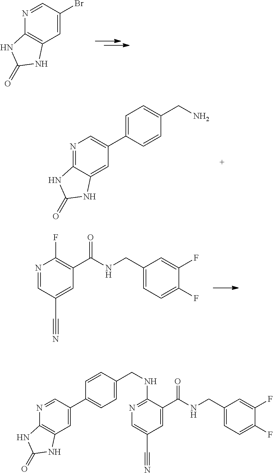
C1=C(Br)C=NC2=C1NC(=O)N2.C1=CC(C2=CN=C3C(=C2)NC(=O)N3)=CC=C1CN.N1=CC(C#N)=CC(C(=O)NCC2=CC=C(F)C(F)=C2)=C1F.C1=C(C(NCC2=CC=C(F)C(F)=C2)=O)C(NCC2=CC=C(C3=CC4=C(N=C3)NC(=O)N4)C=C2)=NC=C1C#N
